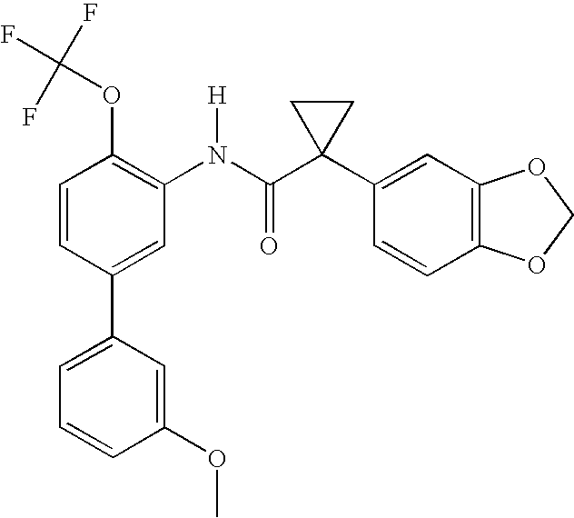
C1=CC(C2=CC=CC(OC)=C2)=CC(N(C(C2(C3=CC4=C(C=C3)OCO4)CC2)=O)[H])=C1OC(F)(F)F
